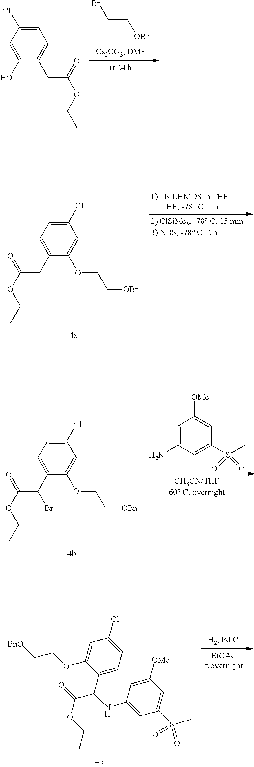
BrCC[OBn].C1=C(Cl)C=C(O)C(CC(OCC)=O)=C1.C1(Cl)=CC=C(CC(OCC)=O)C(OCC[OBn])=C1.C1(Cl)=CC=C(C(C(OCC)=O)Br)C(OCC[OBn])=C1.C1=C(N)C=C(S(C)(=O)=O)C=C1[OMe].C1(C(C(OCC)=O)NC2=CC(S(=O)(=O)C)=CC([OMe])=C2)=CC=C(Cl)C=C1OCC[BnO]
